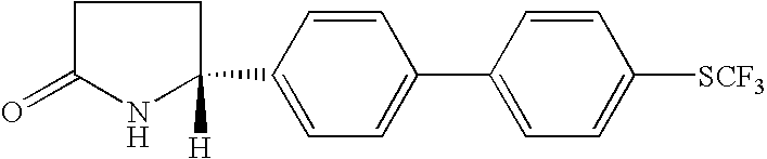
O=C1NC(C2=CC=C(C3=CC=C([SCF3])C=C3)C=C2)([H])CC1
